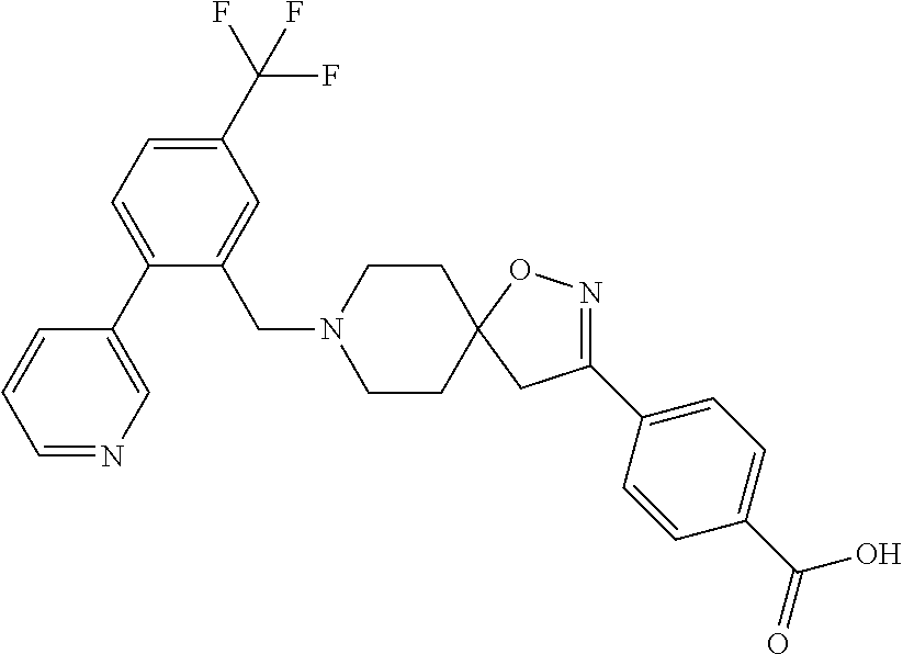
C1(C2=CC=C(C(=O)O)C=C2)=NOC2(C1)CCN(CC1=CC(C(F)(F)F)=CC=C1C1=CN=CC=C1)CC2
